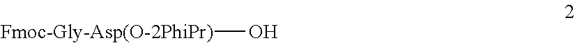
[Fmoc-Gly-Asp(O-2PhiPr)]O
